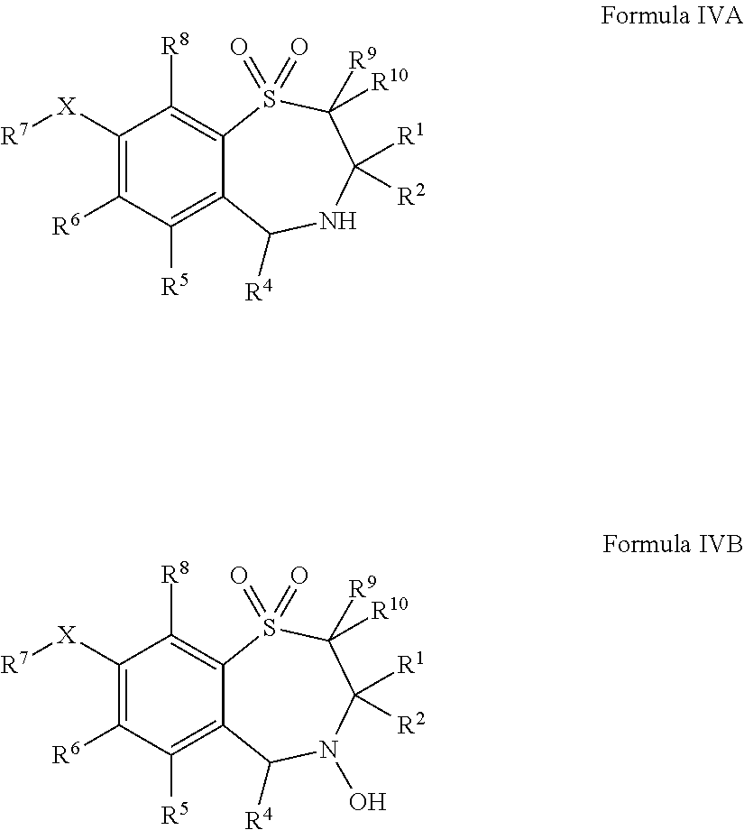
C1([X][R7])=C([R6])C([R5])=C2C(=C1[R8])S(=O)(=O)C([R9])([R10])C([R1])([R2])NC2[R4].C1([X][R7])=C([R6])C([R5])=C2C(=C1[R8])S(=O)(=O)C([R9])([R10])C([R1])([R2])N(O)C2[R4]
